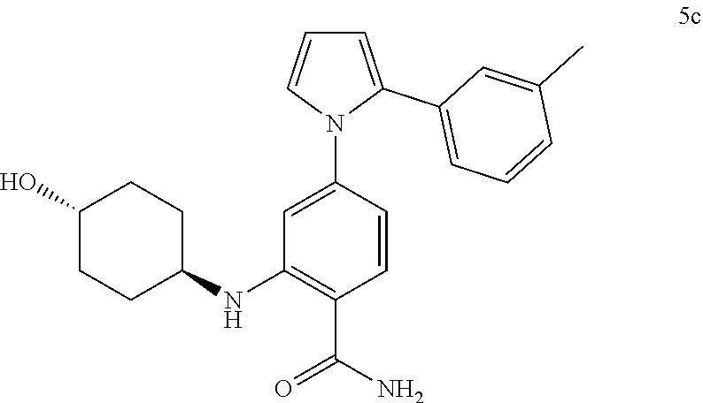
C1(NC2CCC(O)CC2)=C(C(=O)N)C=CC(N2C(C3=CC=CC(C)=C3)=CC=C2)=C1
